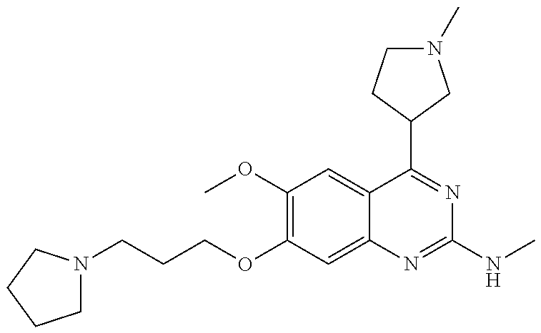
C1N(CCCOC2=C(OC)C=C3C(=C2)N=C(NC)N=C3C2CCN(C)C2)CCC1
